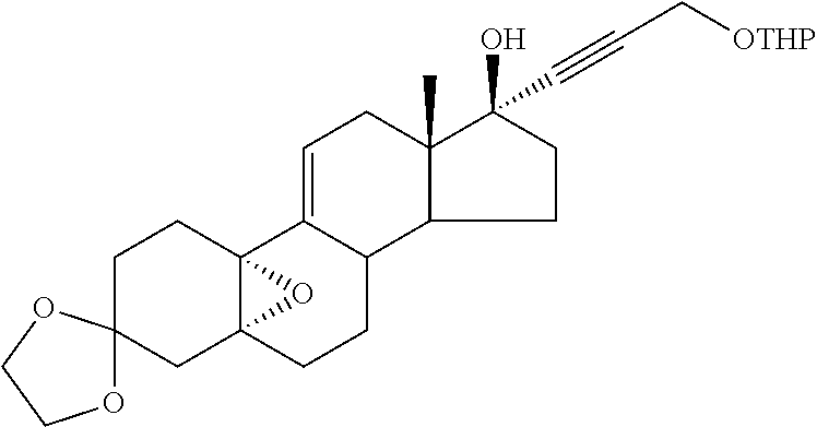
C1CC23C(CC14OCCO4)(CCC1C2=CCC2(C)C(O)(C#CC[OTHP])CCC12)O3
